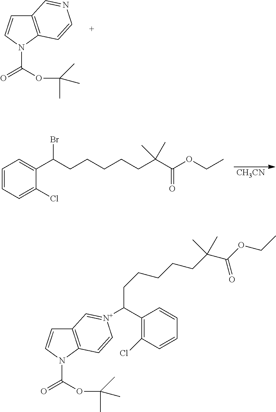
C12=C(N(C(OC(C)(C)C)=O)C=C1)C=CN=C2.[CH3CN].C1=CC=C(Cl)C(C(CCCCCC(C(OCC)=O)(C)C)Br)=C1.C12=C(N(C(OC(C)(C)C)=O)C=C1)C=C[N+](C(C1=C(Cl)C=CC=C1)CCCCCC(C(=O)OCC)(C)C)=C2
